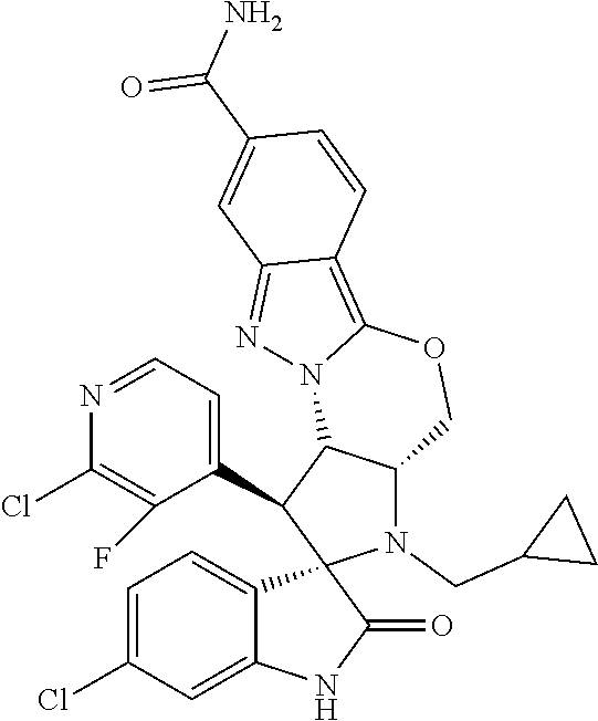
C1=C(Cl)C=C2C(=C1)C1(C(=O)N2)N(CC2CC2)C2C(C1C1=CC=NC(Cl)=C1F)N1C(=C3C(=N1)C=C(C(N)=O)C=C3)OC2
